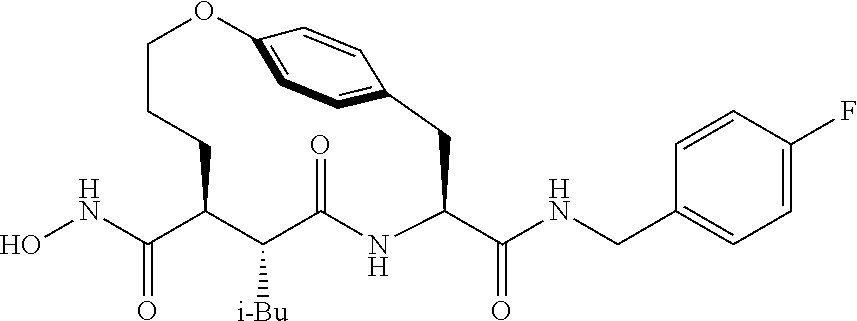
ONC(C1CCCOC2=CC=C(C=C2)CC(C(=O)NCC2=CC=C(F)C=C2)NC(=O)C1[i-Bu])=O
